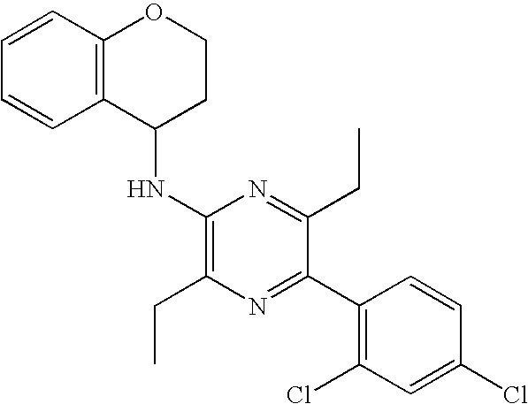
C1(NC2CCOC3=C2C=CC=C3)=C(CC)N=C(C2=C(Cl)C=C(Cl)C=C2)C(CC)=N1
